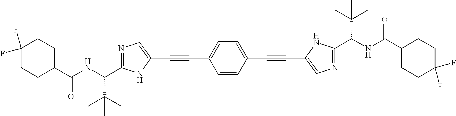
N1=C(C(NC(C2CCC(F)(F)CC2)=O)C(C)(C)C)NC(C#CC2=CC=C(C#CC3=CN=C(C(NC(C4CCC(F)(F)CC4)=O)C(C)(C)C)N3)C=C2)=C1
